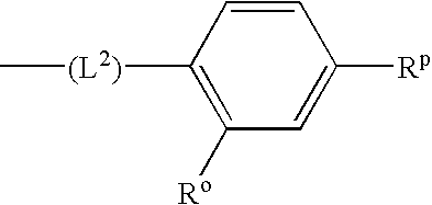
C1([Ro])=C([(L2)]C)C=CC([Rp])=C1
